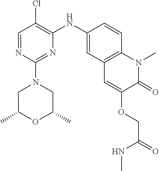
C1=NC(N2CC(C)OC(C)C2)=NC(NC2=CC3=C(C=C2)N(C)C(=O)C(OCC(NC)=O)=C3)=C1Cl
